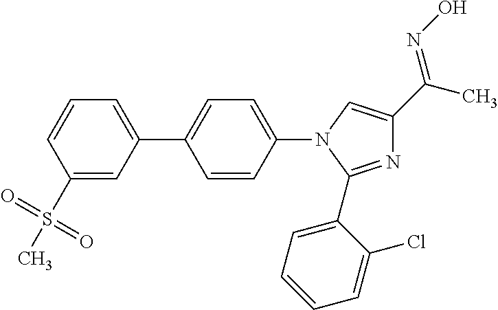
C1(S(=O)(C)=O)=CC(C2=CC=C(N3C(C4=CC=CC=C4Cl)=NC(C(=NO)C)=C3)C=C2)=CC=C1
